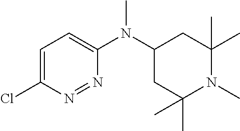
C1=C(Cl)N=NC(N(C2CC(C)(C)N(C)C(C)(C)C2)C)=C1
